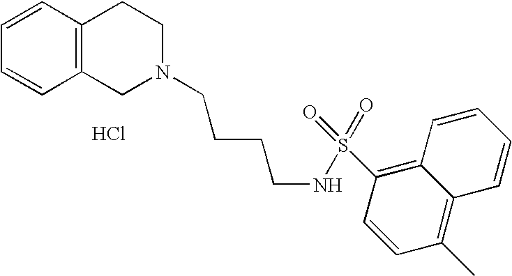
C12=C(C=CC=C1)CCN(CCCCNS(=O)(=O)C1=C3C(=C(C)C=C1)C=CC=C3)C2.Cl
